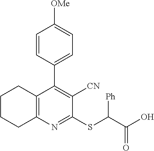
C12=C(C(C3=CC=C([OMe])C=C3)=C([CN])C(SC([Ph])C(O)=O)=N1)CCCC2
